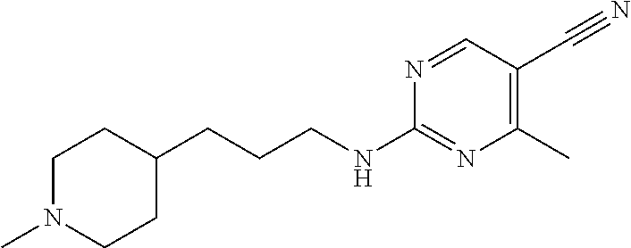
C1N(C)CCC(CCCNC2=NC(C)=C(C#N)C=N2)C1
